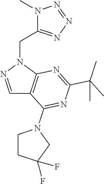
N1(C)C(CN2N=CC3=C2N=C(C(C)(C)C)N=C3N2CCC(F)(F)C2)=NN=N1
